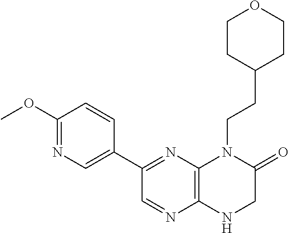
C1(C2=NC3=C(N=C2)NCC(=O)N3CCC2CCOCC2)=CN=C(OC)C=C1
